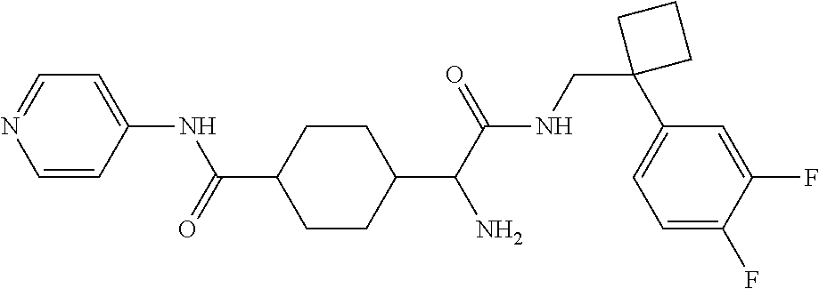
C1=CC(NC(=O)C2CCC(C(C(NCC3(C4=CC=C(F)C(F)=C4)CCC3)=O)N)CC2)=CC=N1
